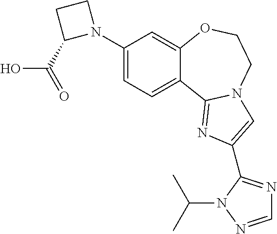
C1(N2CCC2C(=O)O)=CC=C2C(=C1)OCCN1C2=NC(C2=NC=NN2C(C)C)=C1
